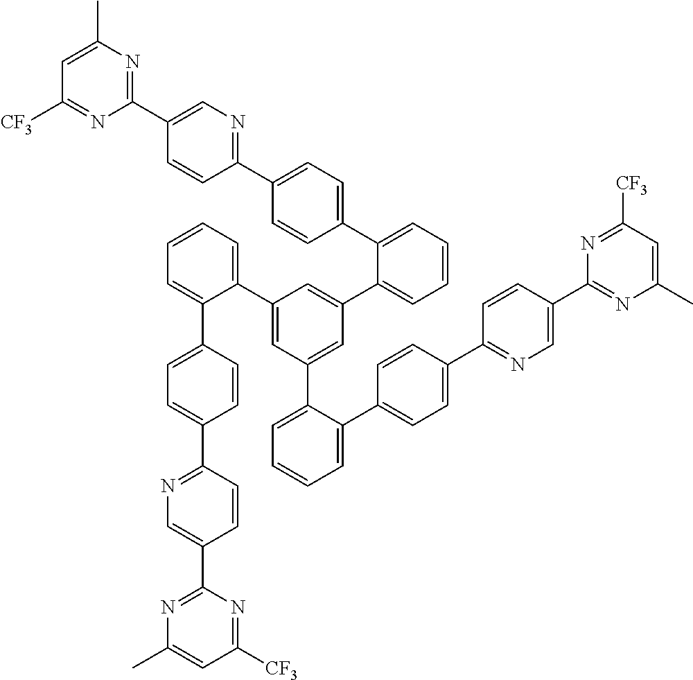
C1(C2=CC(C3=CC=CC=C3C3=CC=C(C4=NC=C(C5=NC(C)=CC([CF3])=N5)C=C4)C=C3)=CC(C3=CC=CC=C3C3=CC=C(C4=NC=C(C5=NC(C)=CC([CF3])=N5)C=C4)C=C3)=C2)=CC=CC=C1C1=CC=C(C2=NC=C(C3=NC(C)=CC([CF3])=N3)C=C2)C=C1
